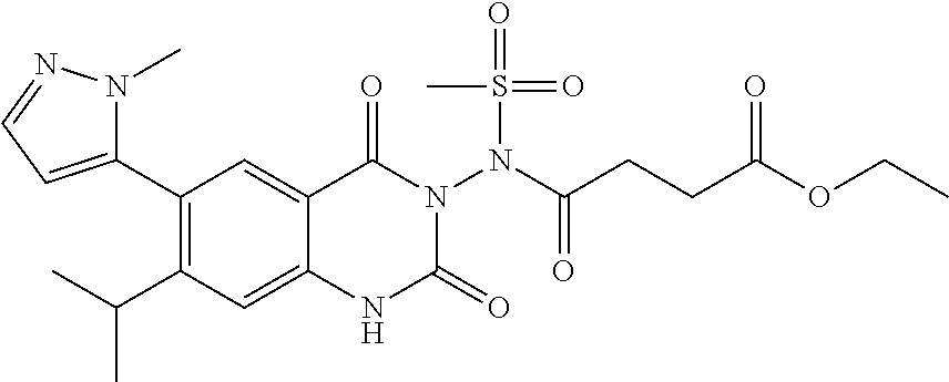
C1(C2=CC=NN2C)=C(C(C)C)C=C2C(=C1)C(=O)N(N(C(CCC(OCC)=O)=O)S(C)(=O)=O)C(=O)N2
